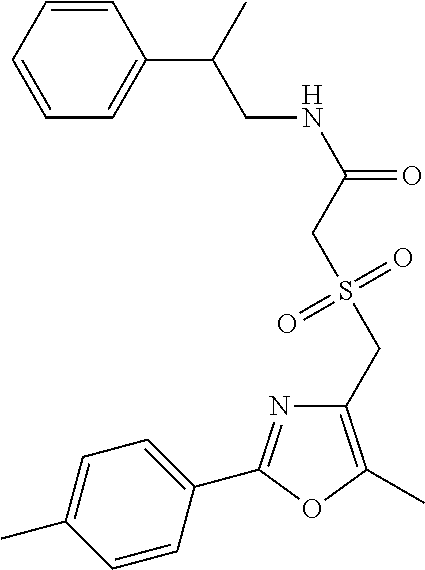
C1=CC=CC(C(CNC(=O)CS(CC2=C(C)OC(C3=CC=C(C)C=C3)=N2)(=O)=O)C)=C1
